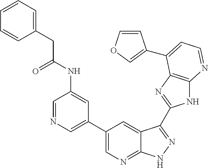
C1=NC=C(C2=CN=C3C(=C2)C(C2=NC4=C(N2)N=CC=C4C2=COC=C2)=NN3)C=C1NC(CC1=CC=CC=C1)=O
